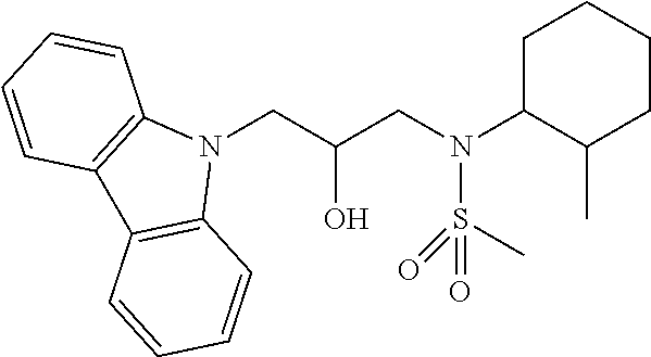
N1(CC(CN(S(=O)(=O)C)C2C(C)CCCC2)O)C2=C(C3=C1C=CC=C3)C=CC=C2
